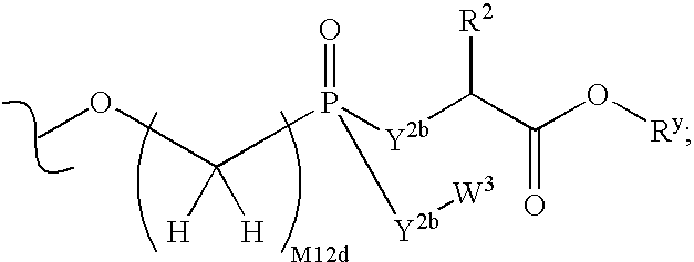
C(P(=O)([Y2b][W3])[Y2b]C(C(O[Ry])=O)[R2])(OC)([H])[H]
